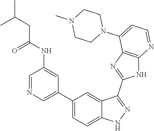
C1=NC=C(C2=CC=C3C(=C2)C(C2=NC4=C(N2)N=CC=C4N2CCN(C)CC2)=NN3)C=C1NC(=O)CC(C)C
